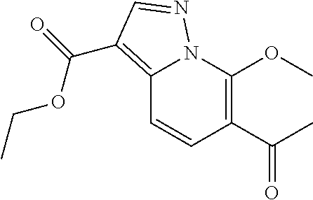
C1(OC)=C(C(C)=O)C=CC2=C(C(OCC)=O)C=NN12
